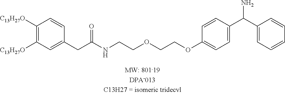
C(OCCOC1=CC=C(C(C2=CC=CC=C2)N)C=C1)CNC(CC1=CC([C13H27O])=C([C13H27O])C=C1)=O
